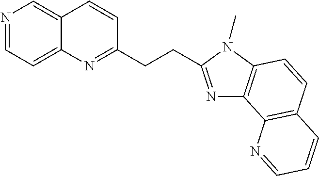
N1=CC=C2C(=C1)C=CC(CCC1=NC3=C(N1C)C=CC1=C3N=CC=C1)=N2
